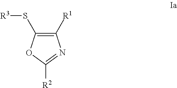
C1([R2])=NC([R1])=C(S[R3])O1
